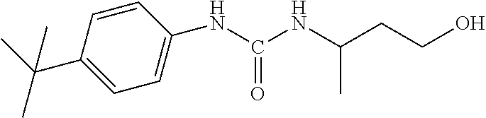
C1(NC(NC(CCO)C)=O)=CC=C(C(C)(C)C)C=C1
